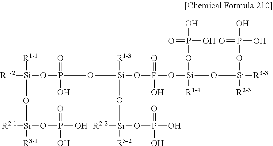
[R1-2][Si](OP(O[Si](O[Si]([R2-2])([R3-2])OP(=O)(O)O)([R1-3])OP(=O)(O)O[Si](O[Si]([R3-3])([R2-3])OP(O)(=O)O)([R1-4])OP(O)(O)=O)(=O)O)([R1-1])O[Si]([R3-1])([R2-1])OP(O)(O)=O
